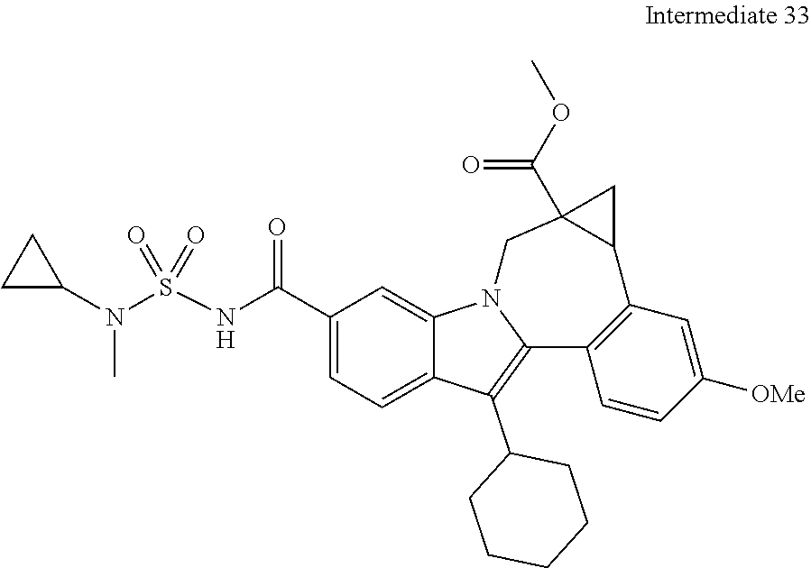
C1(C(NS(N(C2CC2)C)(=O)=O)=O)=CC=C2C(=C1)N1C(=C2C2CCCCC2)C2=C(C=C([OMe])C=C2)C2CC2(C(OC)=O)C1
